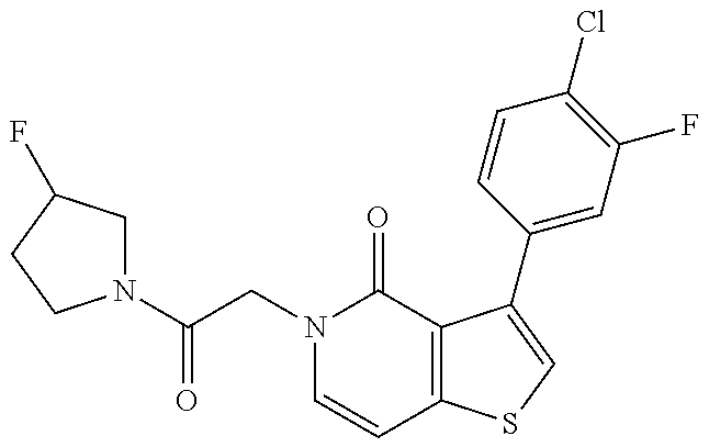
C(CN1C=CC2=C(C1=O)C(C1=CC(F)=C(Cl)C=C1)=CS2)(=O)N1CC(F)CC1
